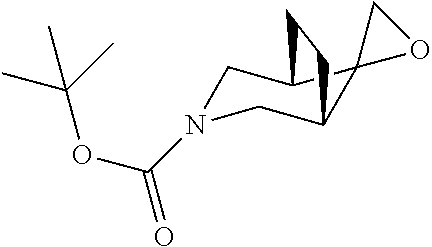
C1N(C(OC(C)(C)C)=O)CC2C3(C1CC2)OC3
